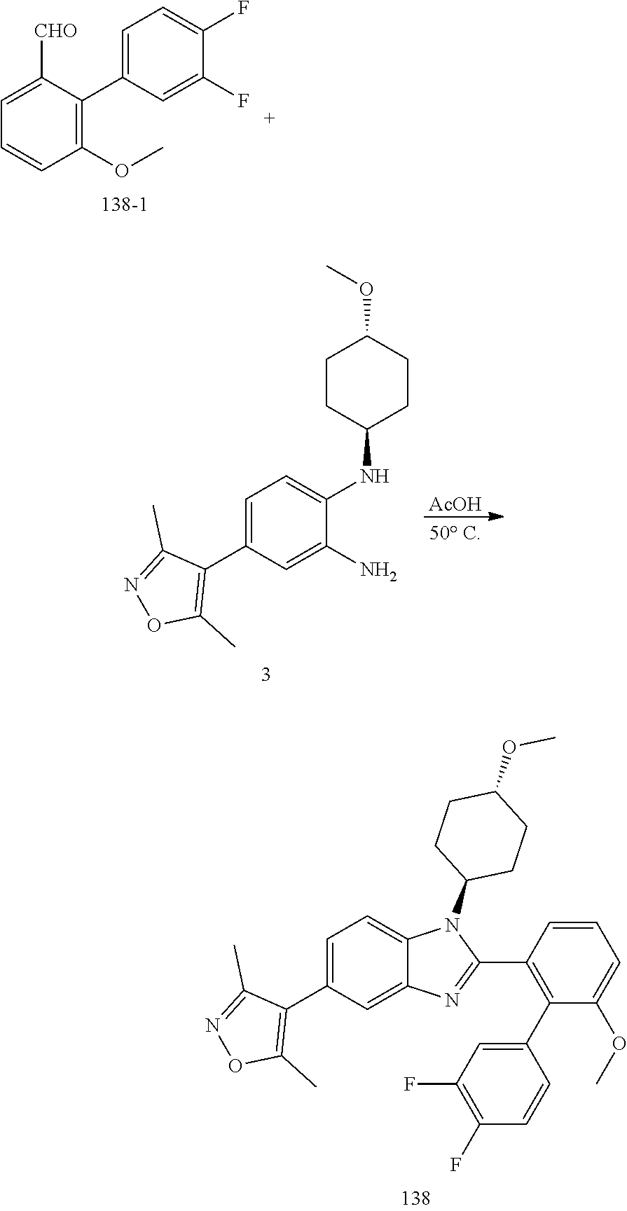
C1=C([CHO])C(C2=CC=C(F)C(F)=C2)=C(OC)C=C1.C12=CC=C(C3=C(C)ON=C3C)C=C1N=C(C1=C(C3=CC(F)=C(F)C=C3)C(OC)=CC=C1)N2C1CCC(OC)CC1.C1CC(NC2=CC=C(C3=C(C)ON=C3C)C=C2N)CCC1OC.[AcOH]
